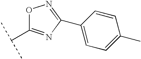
O1C(C(C)C)=NC(C2=CC=C(C)C=C2)=N1
